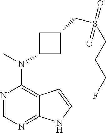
N1=CN=C2C(=C1N(C)C1CC(CS(CCCF)(=O)=O)C1)C=CN2
